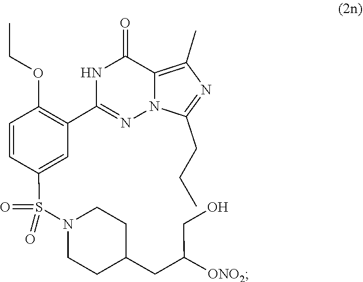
C1C(CC([ONO2])CO)CCN(S(=O)(C2=CC(C3=NN4C(CCC)=NC(C)=C4C(=O)N3)=C(OCC)C=C2)=O)C1
